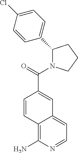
C1(C2=CC=C(Cl)C=C2)N(C(=O)C2=CC3=CC=NC(N)=C3C=C2)CCC1
